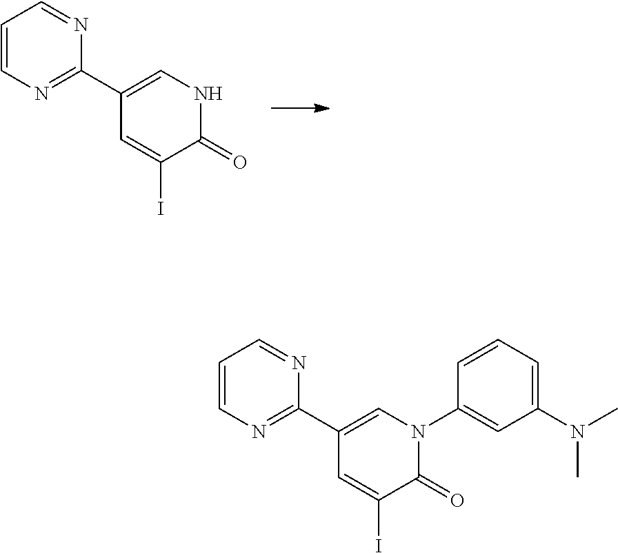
C1=CN=C(C2=CNC(=O)C(I)=C2)N=C1.C1=CN=C(C2=CN(C3=CC(N(C)C)=CC=C3)C(=O)C(I)=C2)N=C1
